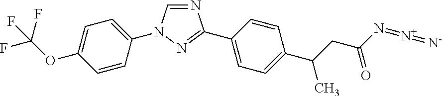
N1=CN(C2=CC=C(OC(F)(F)F)C=C2)N=C1C1=CC=C(C(CC(N=[N+]=[N-])=O)C)C=C1
